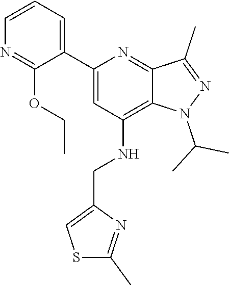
C1(C2=CC(NCC3=CSC(C)=N3)=C3C(=N2)C(C)=NN3C(C)C)=CC=CN=C1OCC
